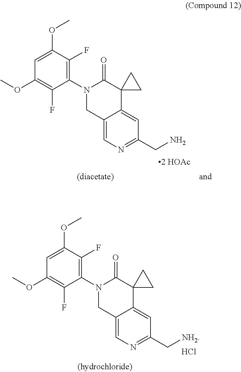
C1=C(OC)C(F)=C(N2CC3=CN=C(CN)C=C3C3(C2=O)CC3)C(F)=C1OC.C1=C(OC)C(F)=C(N2CC3=CN=C(C[NH2])C=C3C3(C2=O)CC3)C(F)=C1OC.Cl
